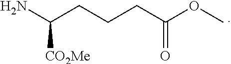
NC(CCCC(OC)=O)[CO2Me]
